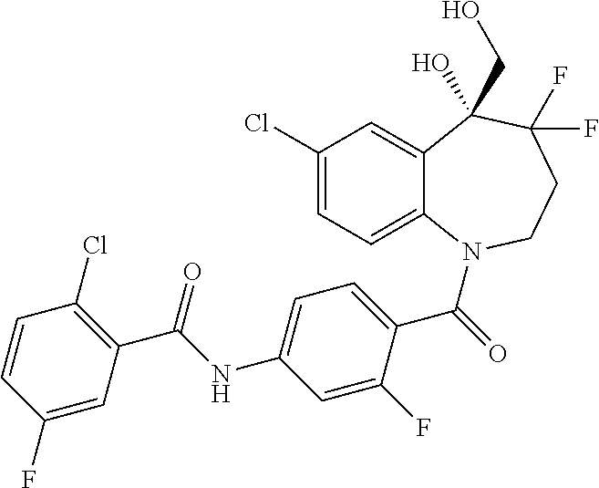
C12=CC(Cl)=CC=C1N(C(=O)C1=CC=C(NC(C3=C(Cl)C=CC(F)=C3)=O)C=C1F)CCC(F)(F)C2(CO)O
